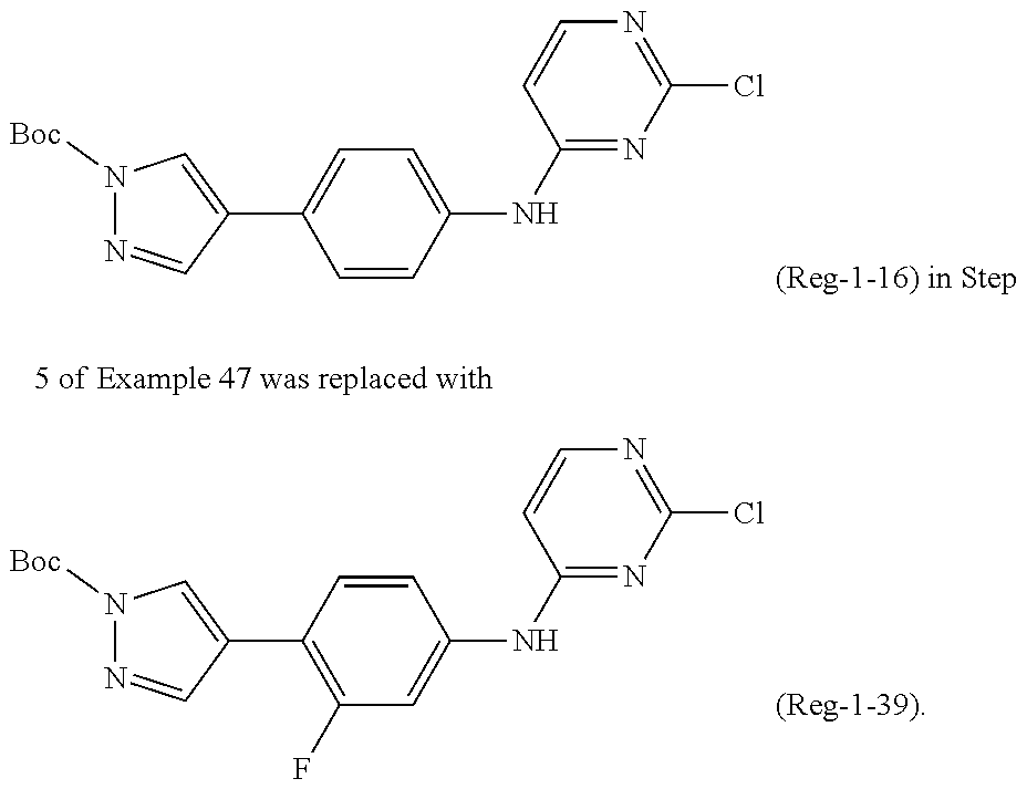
ClC1=NC=CC(NC2=CC=C(C3=CN([Boc])N=C3)C=C2)=N1.ClC1=NC=CC(NC2=CC(F)=C(C3=CN([Boc])N=C3)C=C2)=N1
